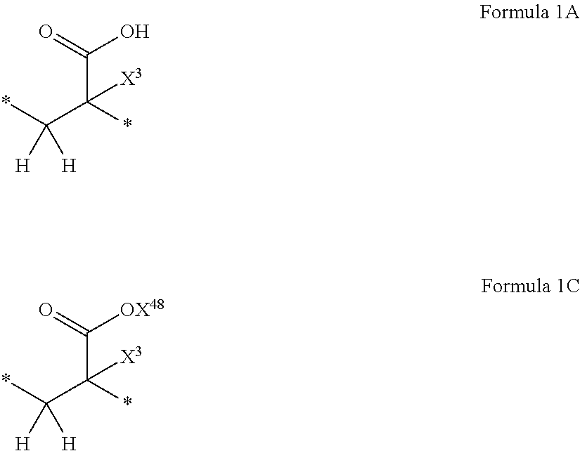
*C(C(*)([X3])C(=O)[OX48])([H])[H].*C(C(*)([X3])C(=O)O)([H])[H]
